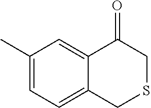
C1(C)=CC=C2C(=C1)C(=O)CSC2
